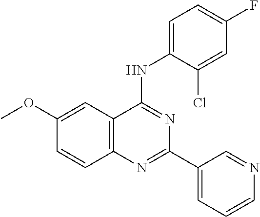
C1(OC)=CC2=C(C=C1)N=C(C1=CC=CN=C1)N=C2NC1=CC=C(F)C=C1Cl
